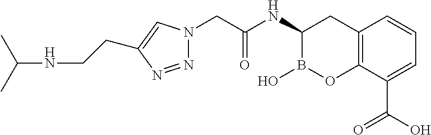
C12=C(C(C(O)=O)=CC=C1)OB(O)C(NC(CN1N=NC(CCNC(C)C)=C1)=O)C2
